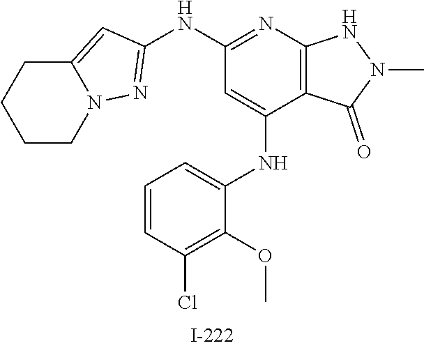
N1(C)NC2=C(C(NC3=CC=CC(Cl)=C3OC)=CC(NC3=NN4C(=C3)CCCC4)=N2)C1=O
